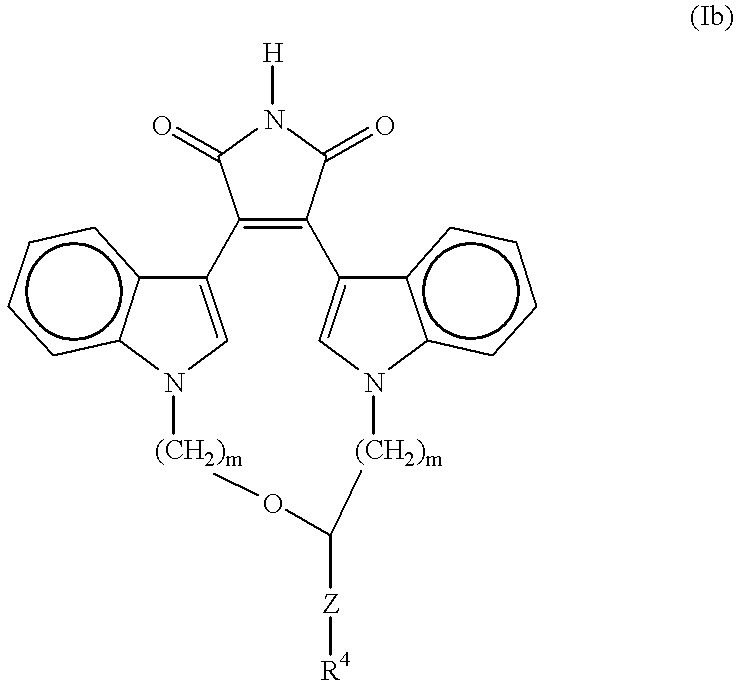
C12=CN(c3c1cccc3)[(CH2)m]OC([Z][R4])[(CH2)m]N1C=C(C3=C2C(=O)N([H])C3=O)c2c1cccc2
